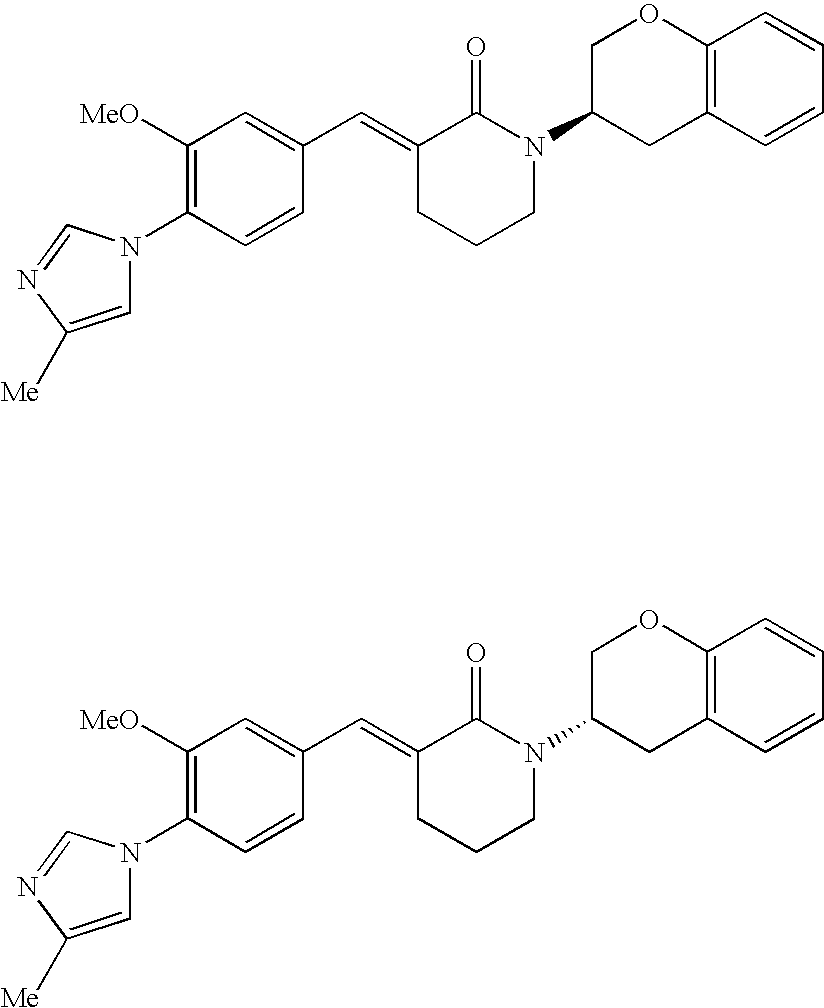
C1=CC(N2C=C([Me])N=C2)=C([OMe])C=C1C=C1CCCN(C2CC3=C(OC2)C=CC=C3)C1=O.C1=CC(N2C=C([Me])N=C2)=C([OMe])C=C1C=C1CCCN(C2CC3=C(OC2)C=CC=C3)C1=O
